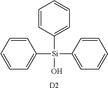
C1=CC([Si](O)(C2=CC=CC=C2)C2=CC=CC=C2)=CC=C1.[D2]
